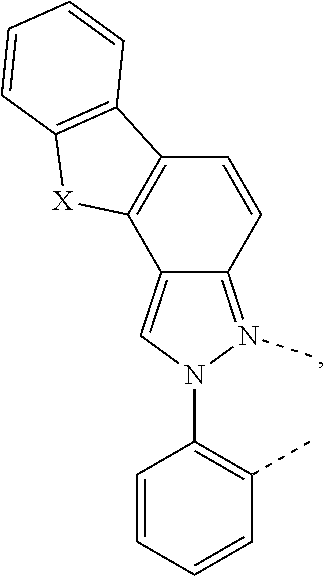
C12=N(C)N(C3=C(C)C=CC=C3)C=C1C1=C(C=C2)C2=C([X]1)C=CC=C2
